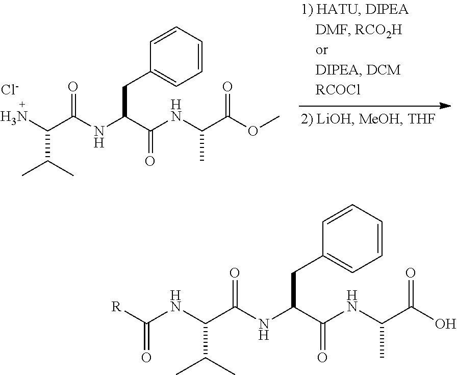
[Cl-].N(C(C(NC(C(=O)OC)C)=O)CC1=CC=CC=C1)C(=O)C(N)C(C)C.N(C(C(NC(C(=O)O)C)=O)CC1=CC=CC=C1)C(=O)C(NC(=O)[R])C(C)C
